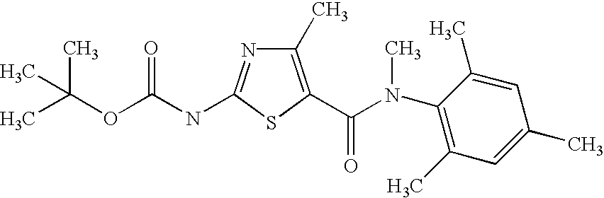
CC(OC(NC1=NC(C)=C(C(=O)N(C2=C(C)C=C(C)C=C2C)C)S1)=O)(C)C
